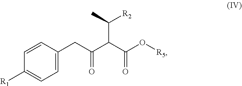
C1=CC([R1])=CC=C1CC(C(C(O[R5])=O)C(C)[R2])=O
